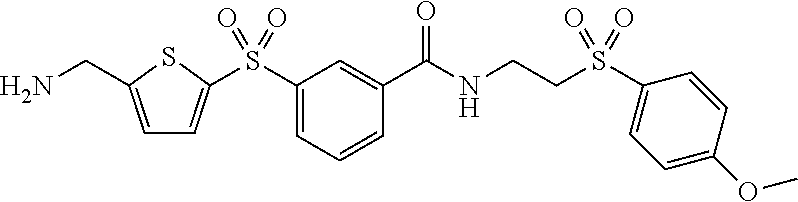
C1=C(CN)SC(S(C2=CC=CC(C(NCCS(C3=CC=C(OC)C=C3)(=O)=O)=O)=C2)(=O)=O)=C1
